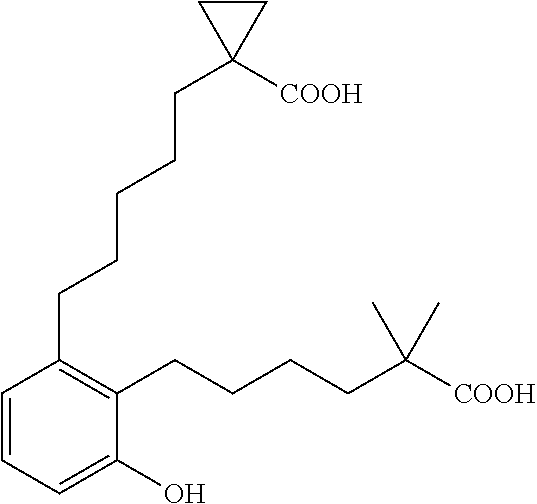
C1=CC(CCCCCC2([COOH])CC2)=C(CCCCC(C)(C)[COOH])C(O)=C1
